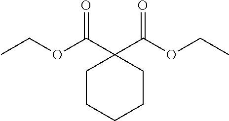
C1CCCCC1(C(OCC)=O)C(OCC)=O
